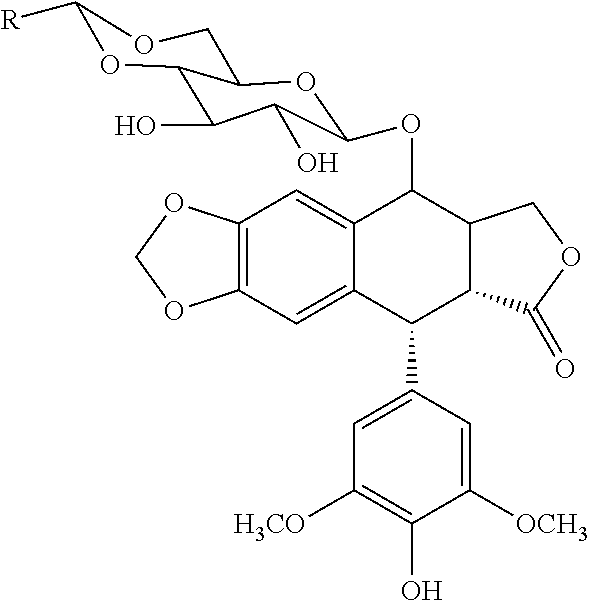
C12=C(C=C3C(=C1)C(OC1OC4COC([R])OC4C(O)C1O)C1C(C3C3=CC([H3CO])=C(O)C([OCH3])=C3)C(=O)OC1)OCO2
